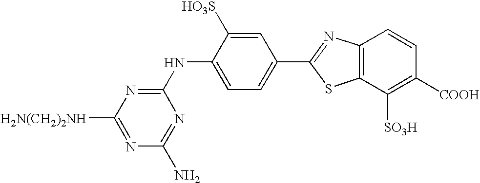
N(C1=NC([H2N(CH2)2NH])=NC(N)=N1)C1=CC=C(C2=NC3=C(S2)C([SO3H])=C([COOH])C=C3)C=C1[HO3S]
